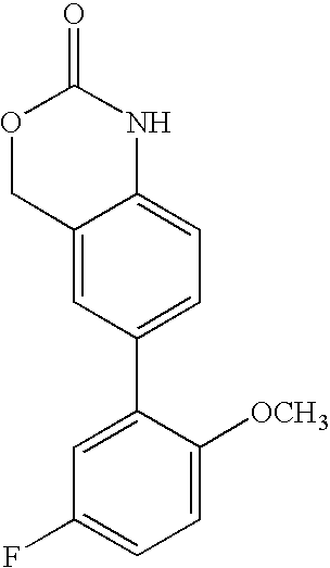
C12=CC(C3=CC(F)=CC=C3[OCH3])=CC=C1NC(=O)OC2
